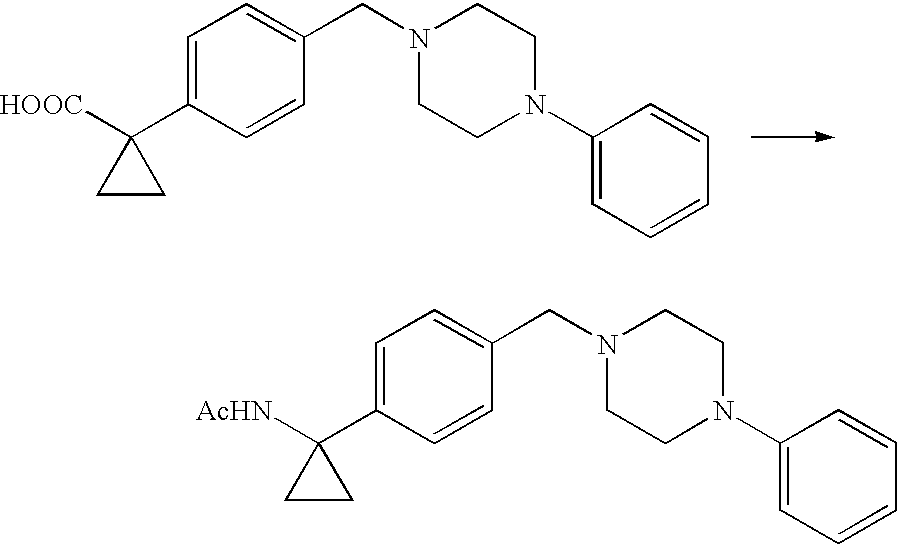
C1=C(C2([HOOC])CC2)C=CC(CN2CCN(C3=CC=CC=C3)CC2)=C1.C1=C(C2([AcHN])CC2)C=CC(CN2CCN(C3=CC=CC=C3)CC2)=C1
